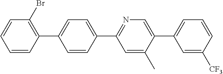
C1=CC(C2=NC=C(C3=CC=CC([CF3])=C3)C(C)=C2)=CC=C1C1=C(Br)C=CC=C1
